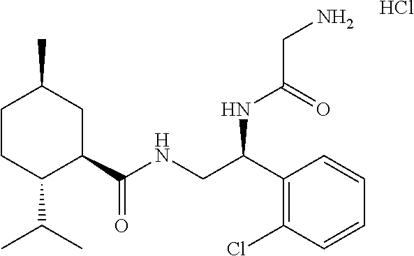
C1CC(C(C)C)C(C(NCC(C2=C(Cl)C=CC=C2)NC(CN)=O)=O)CC1C.Cl
